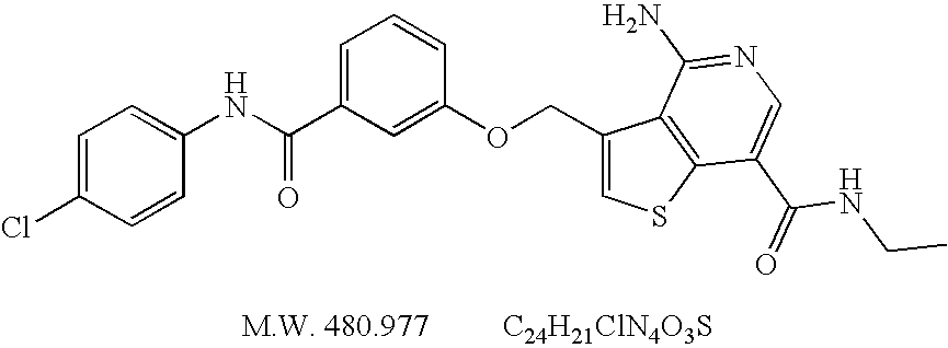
C1=C(Cl)C=CC(NC(C2=CC=CC(OCC3=CSC4=C3C(N)=NC=C4C(NCC)=O)=C2)=O)=C1.[C24H21ClN4O3S]
